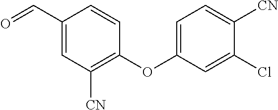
C1(C=O)=CC([CN])=C(OC2=CC=C([CN])C(Cl)=C2)C=C1
